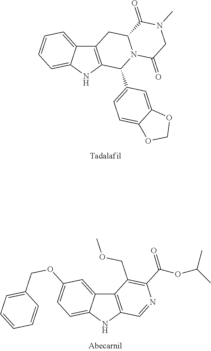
C12=CC=CC=C1NC1=C2CC2N(C1C1=CC=C3C(=C1)OCO3)C(=O)CN(C)C2=O.C12=CC(OCC3=CC=CC=C3)=CC=C1NC1=C2C(COC)=C(C(OC(C)C)=O)N=C1
